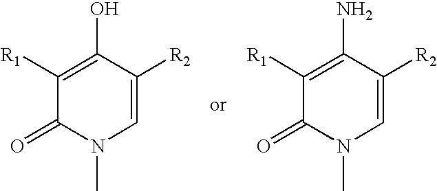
C1([R1])=C(O)C([R2])=CN(C)C1=O.C1([R1])=C(N)C([R2])=CN(C)C1=O
